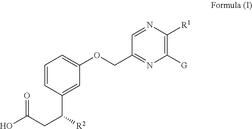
C1=CC(C(CC(O)=O)[R2])=CC(OCC2=NC([G])=C([R1])N=C2)=C1
